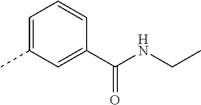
C1=C(C)C=C(C(NCC)=O)C=C1
